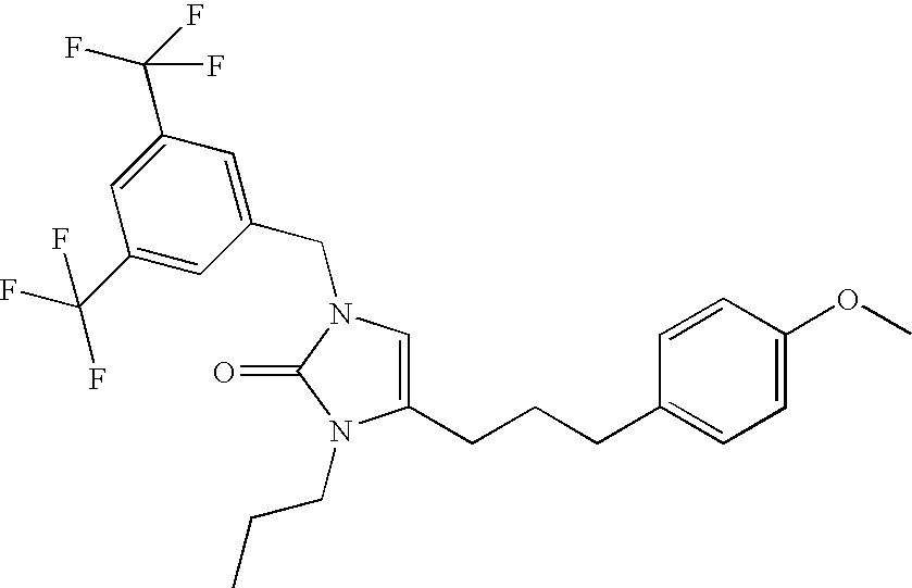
C1(C(F)(F)F)=CC(CN2C=C(CCCC3=CC=C(OC)C=C3)N(CCC)C2=O)=CC(C(F)(F)F)=C1
